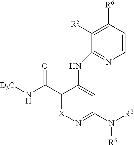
C1(C(N[D3C])=O)=[X]N=C(N([R2])[R3])C=C1NC1=NC=CC([R6])=C1[R5]
